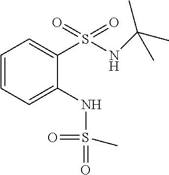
C1=CC=C(NS(=O)(=O)C)C(S(NC(C)(C)C)(=O)=O)=C1
